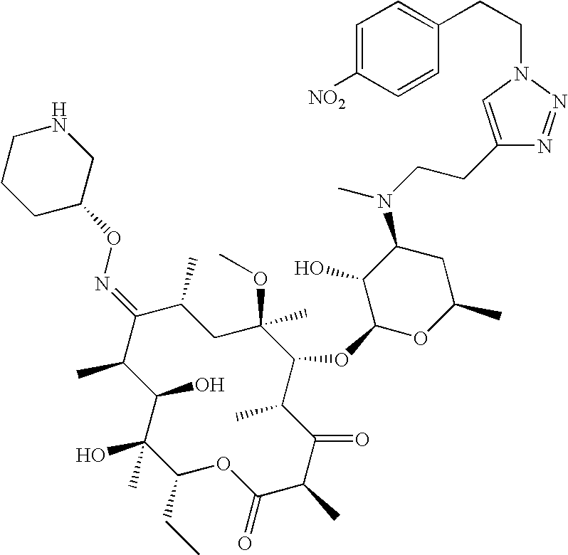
C1(O)C(C)C(=NOC2CNCCC2)C(C)CC(C)(OC)C(OC2OC(C)CC(N(CCC3=CN(CCC4=CC=C([NO2])C=C4)N=N3)C)C2O)C(C)C(=O)C(C)C(=O)OC(CC)C1(O)C
